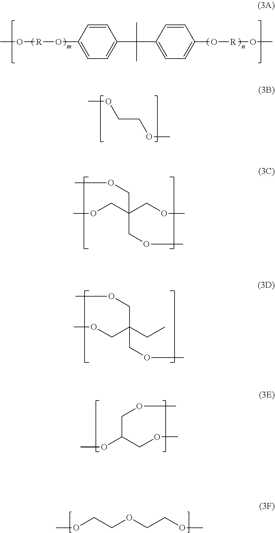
C1(C(C2=CC=C(O[R]OC)C=C2)(C)C)=CC=C(O[R]OC)C=C1.O(CC(COC)(COC)COC)C.C(COC)(COC)(COC)CC.COCCOC.O(C(COC)COC)C.O(CCOCCOC)C
